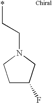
C1C(F)CN(CC*)C1
